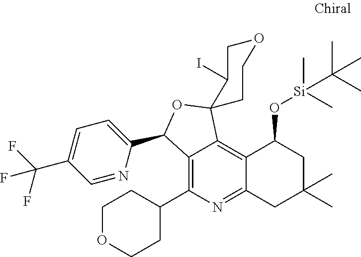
C12=C(C3CCOCC3)N=C3C(=C1C1(OC2C2=CC=C(C(F)(F)F)C=N2)C(I)COCC1)C(O[Si](C(C)(C)C)(C)C)CC(C)(C)C3
